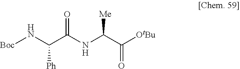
[Boc]NC([Ph])C(NC(C(=O)[OtBu])[Me])=O
